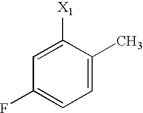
C1=C(C)C([X1])=CC(F)=C1
